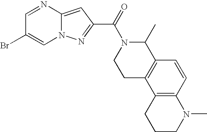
N1=CC(Br)=CN2C1=CC(C(=O)N1CCC3=C(C1C)C=CC1=C3CCCN1C)=N2
